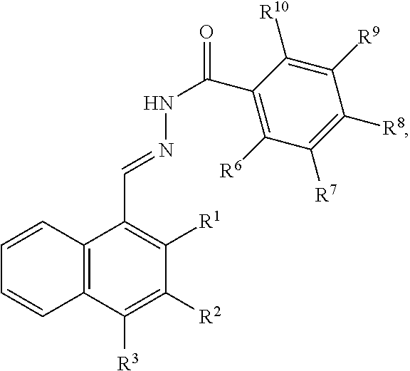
C1=CC2=C(C=C1)C([R3])=C([R2])C([R1])=C2C=NNC(C1=C([R6])C([R7])=C([R8])C([R9])=C1[R10])=O
